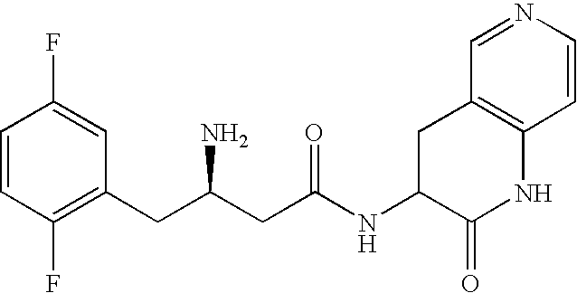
C1=CC(F)=C(CC(CC(NC2C(=O)NC3=C(C2)C=NC=C3)=O)N)C=C1F
